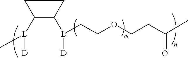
C1CC([L](C)[D])C1[L]([D])CCOCCC(C)=O
